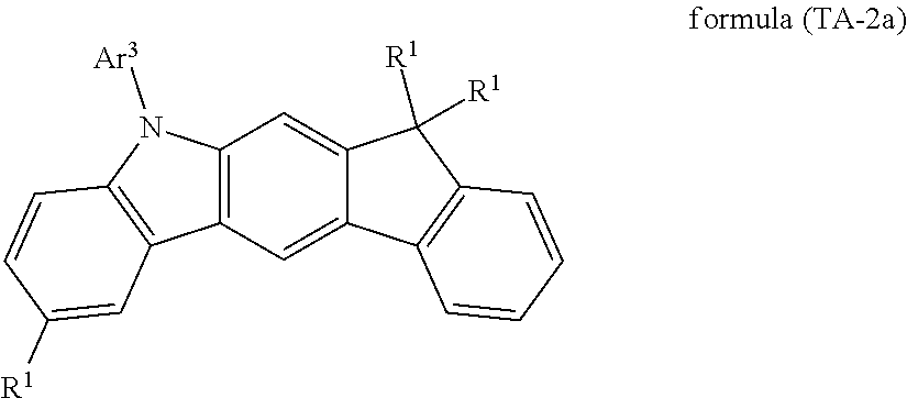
C12=C(C=C3C(=C1)C([R1])([R1])C1=C3C=CC=C1)C1=C(N2[Ar3])C=CC([R1])=C1
